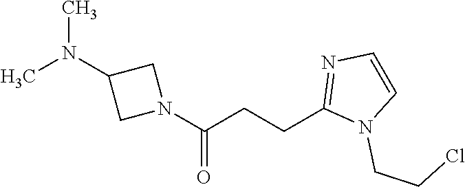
CN(C1CN(C(CCC2=NC=CN2CCCl)=O)C1)C
